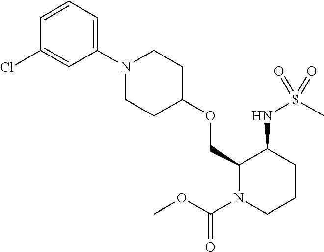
C1(COC2CCN(C3=CC=CC(Cl)=C3)CC2)N(C(OC)=O)CCCC1NS(C)(=O)=O
